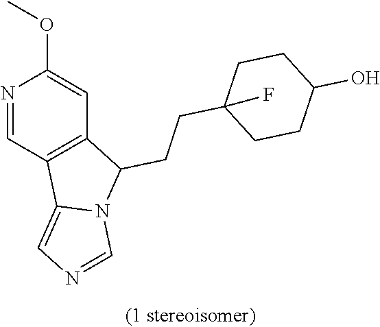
N1=CC2=C(C=C1OC)C(CCC1(F)CCC(O)CC1)N1C2=CN=C1
